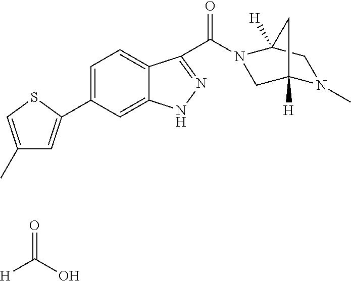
[H]C(=O)O.C1=C(C2=CC(C)=CS2)C=C2C(=C1)C(C(=O)N1CC3([H])N(C)CC1([H])C3)=NN2
